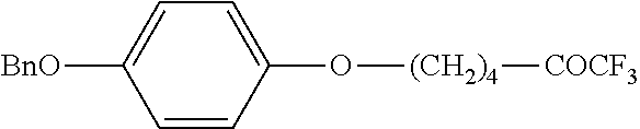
C1=CC(O[(CH2)4][COCF3])=CC=C1[BnO]
